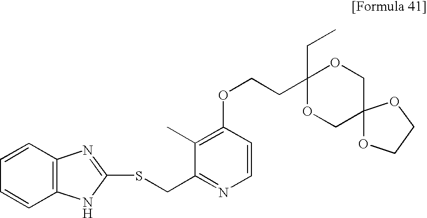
C1(CC)(CCOC2=C(C)C(CSC3=NC4=C(C=CC=C4)N3)=NC=C2)OCC2(CO1)OCCO2
